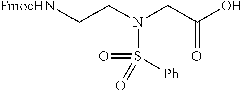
[FmocHN]CCN(CC(O)=O)S(=O)([Ph])=O
